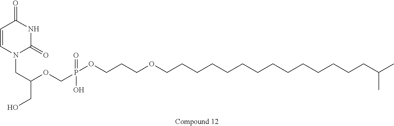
C1=CN(CC(CO)OCP(=O)(OCCCOCCCCCCCCCCCCCCC(C)C)O)C(=O)NC1=O
